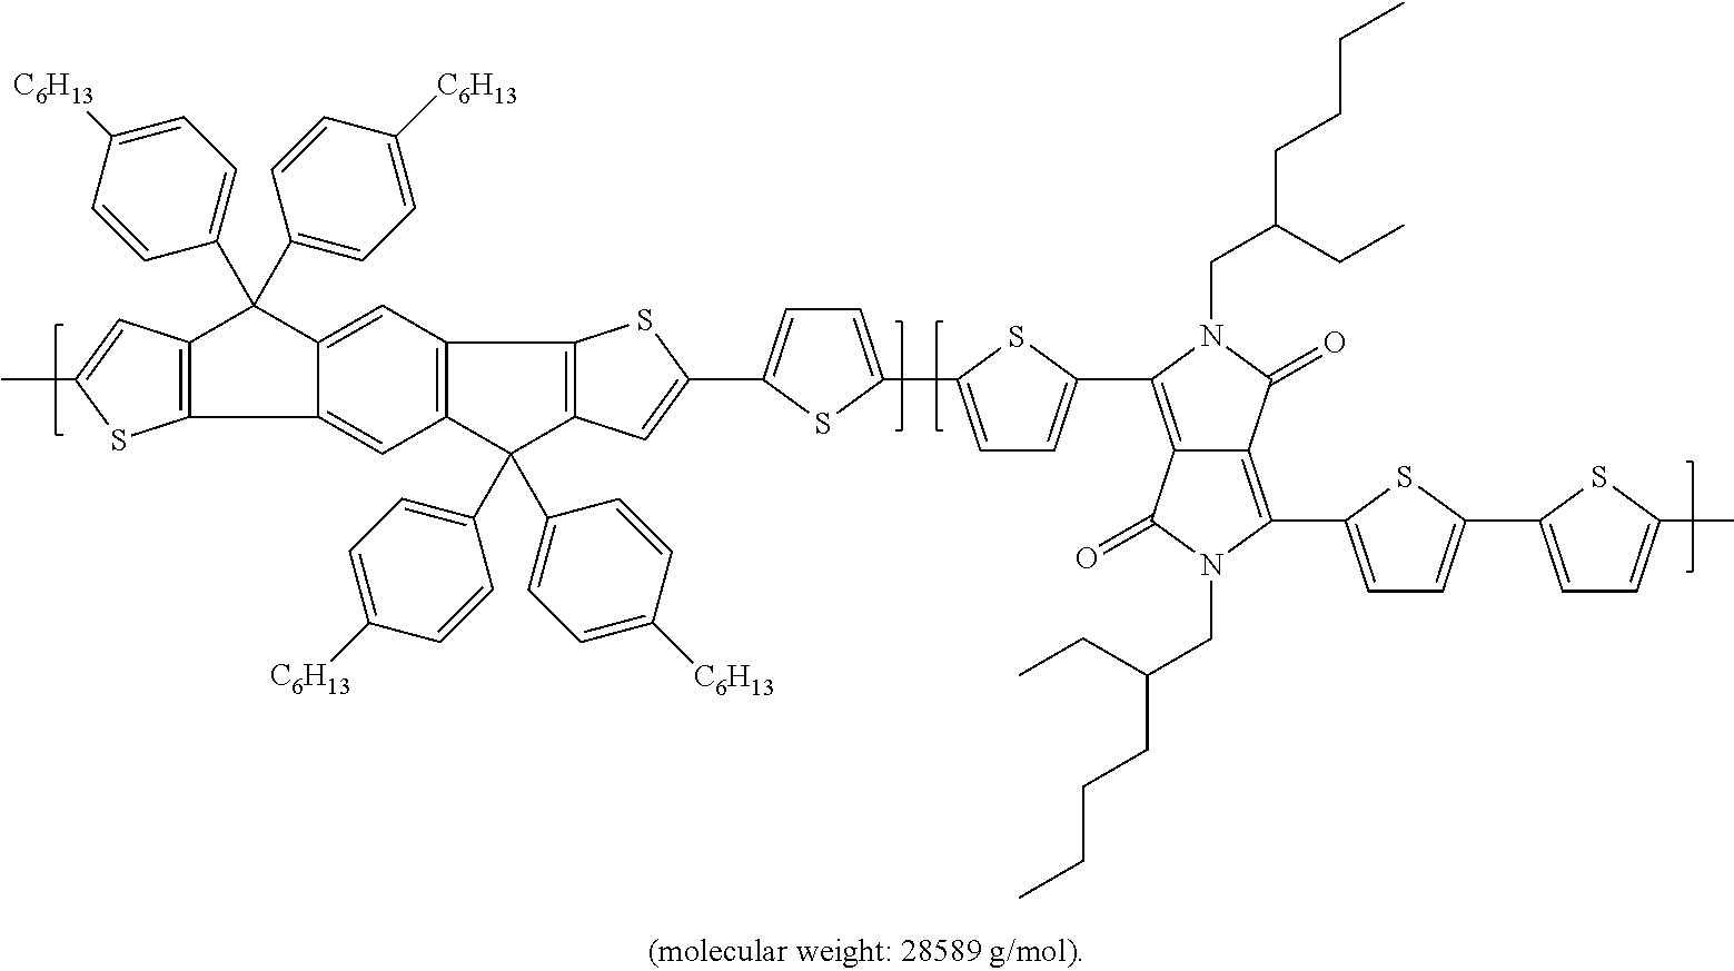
C12=C(C3=CC4=C(C=C3C1(C1=CC=C([C6H13])C=C1)C1=CC=C([C6H13])C=C1)C1=C(C4(C3=CC=C([C6H13])C=C3)C3=CC=C([C6H13])C=C3)C=C(C3=CC=C(C4=CC=C(C5=C6C(=C(C7=CC=C(C8=CC=C(C)S8)S7)N(CC(CC)CCCC)C6=O)C(=O)N5CC(CCCC)CC)S4)S3)S1)SC(C)=C2
